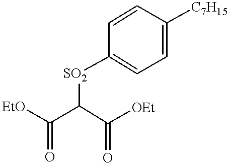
[EtO]C(C(C([OEt])=O)[SO2]C1=CC=C([C7H15])C=C1)=O
